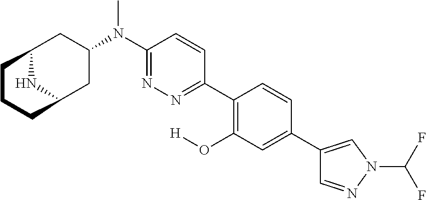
C12NC(CC(N(C3=NN=C(C4=C(O[H])C=C(C5=CN(C(F)F)N=C5)C=C4)C=C3)C)C1)CCC2
